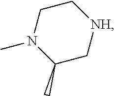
C1CN(C)C(C)C[NH]1
